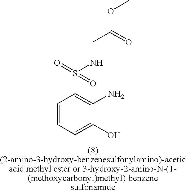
C1=CC=C(O)C(N)=C1S(=O)(NCC(OC)=O)=O
